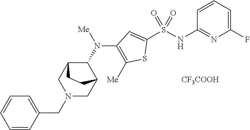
C1(S(NC2=NC(F)=CC=C2)(=O)=O)=CC(N([Me])C2C3CN(CC4=CC=CC=C4)CC2CC3)=C([Me])S1.[CF3COOH]
